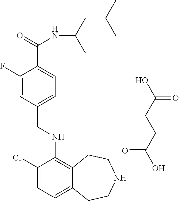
OC(=O)CCC(=O)O.C12=CC=C(Cl)C(NCC3=CC=C(C(=O)NC(CC(C)C)C)C(F)=C3)=C1CCNCC2
